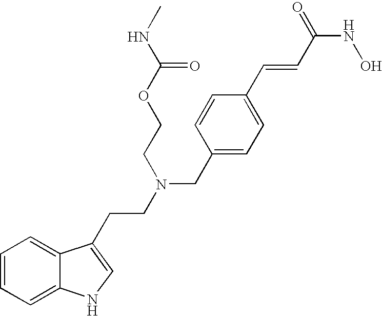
C1=CC=C2C(=C1)C(CCN(CC1=CC=C(C=CC(NO)=O)C=C1)CCOC(NC)=O)=CN2
